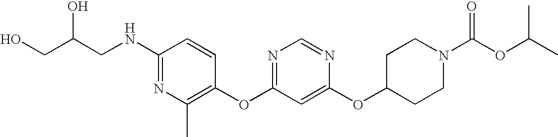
C1(NCC(CO)O)=NC(C)=C(OC2=NC=NC(OC3CCN(C(OC(C)C)=O)CC3)=C2)C=C1
